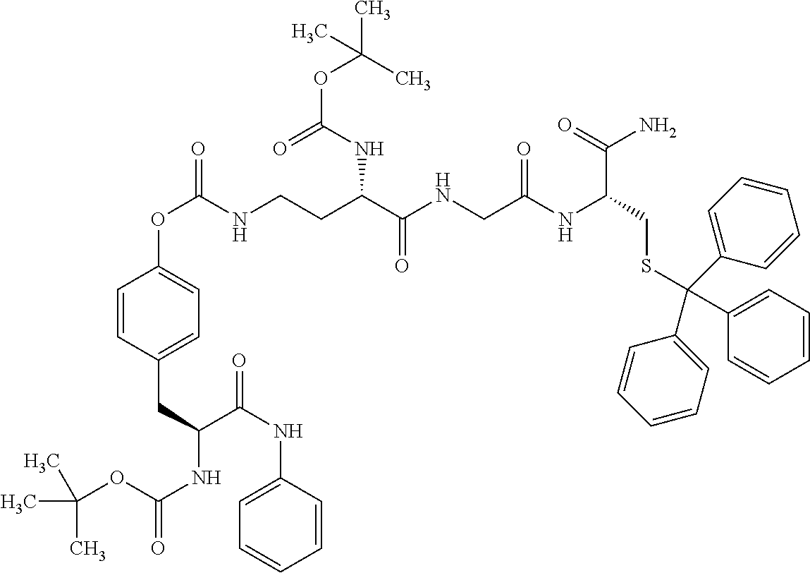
CC(C)(C)OC(NC(C(NC1=CC=CC=C1)=O)CC1=CC=C(OC(=O)NCCC(C(NCC(NC(CSC(C2=CC=CC=C2)(C2=CC=CC=C2)C2=CC=CC=C2)C(=O)N)=O)=O)NC(OC(C)(C)C)=O)C=C1)=O
